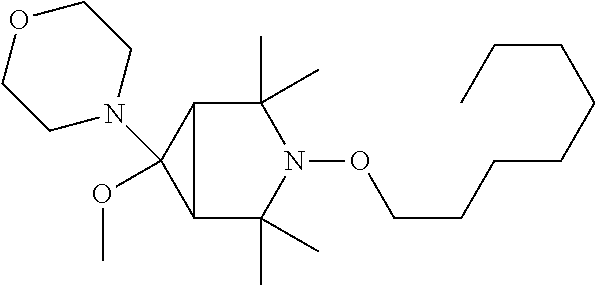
C12C(C)(C)N(OCCCCCCCC)C(C)(C)C1C2(OC)N1CCOCC1
